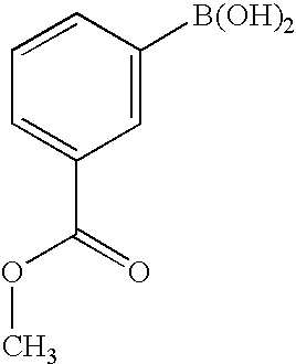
C1=CC([B(OH)2])=CC(C(=O)OC)=C1
